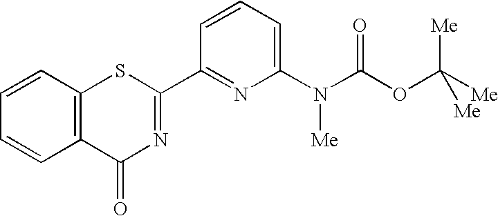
C1=CC2=C(C=C1)SC(C1=NC(N(C(OC([Me])([Me])[Me])=O)[Me])=CC=C1)=NC2=O
